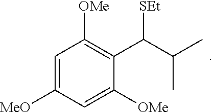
C1=C([MeO])C=C([OMe])C(C(C(C)C)[SEt])=C1[OMe]
